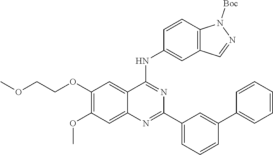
C1(C2=CC(C3=NC4=CC(OC)=C(OCCOC)C=C4C(NC4=CC5=C(C=C4)N([Boc])N=C5)=N3)=CC=C2)=CC=CC=C1
